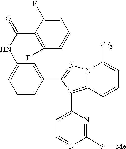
C1=C(F)C(C(NC2=CC=CC(C3=NN4C(=C3C3=CC=NC(S[Me])=N3)C=CC=C4[CF3])=C2)=O)=C(F)C=C1
